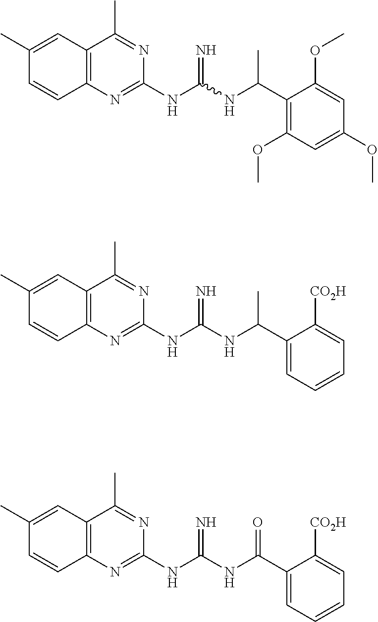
C12=C(N=C(NC(NC(C3=C(OC)C=C(OC)C=C3OC)C)=N)N=C1C)C=CC(C)=C2.C12=C(N=C(NC(NC(C3=CC=CC=C3[CO2H])C)=N)N=C1C)C=CC(C)=C2.C12=C(N=C(NC(NC(C3=CC=CC=C3[CO2H])=O)=N)N=C1C)C=CC(C)=C2
